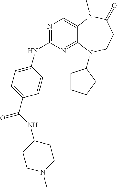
N1=C(NC2=CC=C(C(=O)NC3CCN(C)CC3)C=C2)N=C2C(=C1)N(C)C(=O)CCN2C1CCCC1
